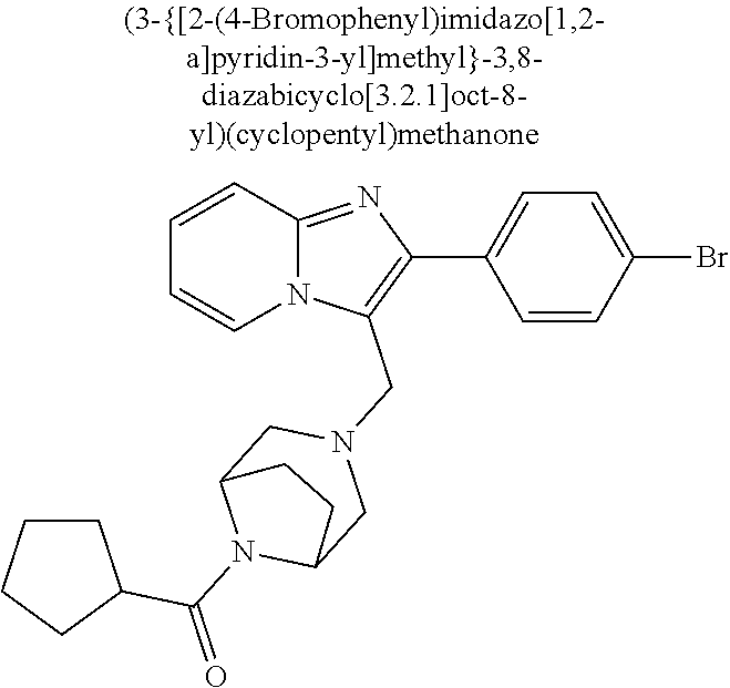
N12C(=NC(C3=CC=C(Br)C=C3)=C1CN1CC3N(C(=O)C4CCCC4)C(C1)CC3)C=CC=C2
